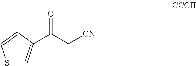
S1C=C(C(C[CN])=O)C=C1
